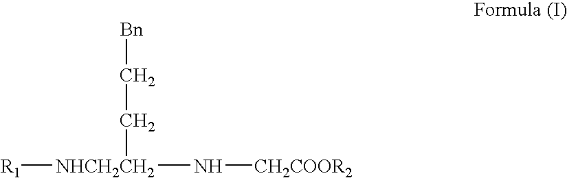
[R1][NHCH2CH2](N[CH2COOR2])CC[Bn]
